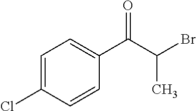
C1=C(Cl)C=CC(C(C(Br)C)=O)=C1
